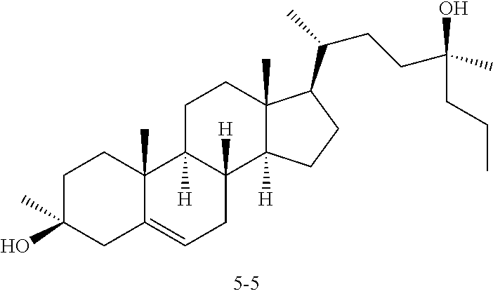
C1C(O)(C)CC2=CCC3([H])C([H])(C2(C)C1)CCC1(C)C3([H])CCC1C(CCC(O)(C)CCC)C
